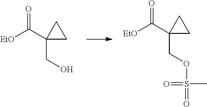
[EtO]C(C1(CO)CC1)=O.[EtO]C(C1(COS(=O)(C)=O)CC1)=O
